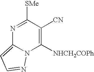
N1=C([SMe])C([CN])=C([NHCH2COPh])N2C1=CC=N2
